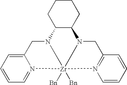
C1CC2C(CC1)N1CC3=N(C=CC=C3)[Zr]13([Bn])([Bn])N2CC1=CC=CC=N13
